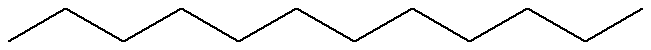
CCCCCCCCCCCC
